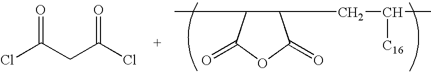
ClC(CC(Cl)=O)=O.CC1C(CC([C16])C)C(=O)OC1=O
